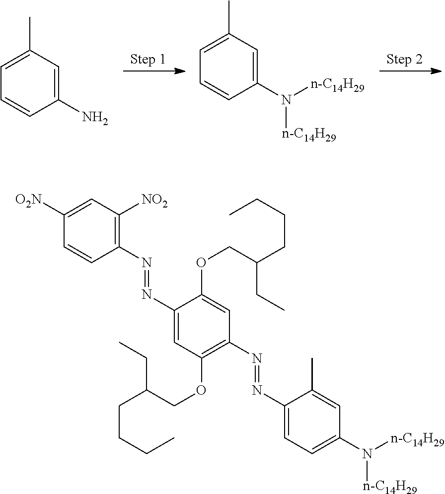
C1(C)=CC=CC(N)=C1.C1(C)=CC=CC(N([n-C14H29])[n-C14H29])=C1.C1(C)=CC(N([n-C14H29])[n-C14H29])=CC=C1N=NC1=C(OCC(CC)CCCC)C=C(N=NC2=C([NO2])C=C([O2N])C=C2)C(OCC(CC)CCCC)=C1
